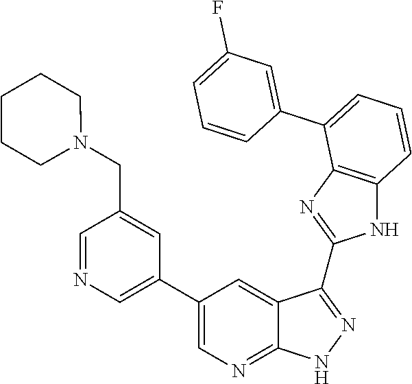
C1=C(C2=CC=CC3=C2N=C(C2=NNC4=NC=C(C5=CN=CC(CN6CCCCC6)=C5)C=C42)N3)C=CC=C1F
